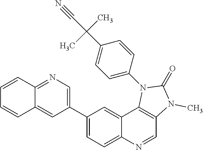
N1=C2C(=CC(C3=CC=C4C(=C3)C3=C(C=N4)N(C)C(=O)N3C3=CC=C(C(C#N)(C)C)C=C3)=C1)C=CC=C2
